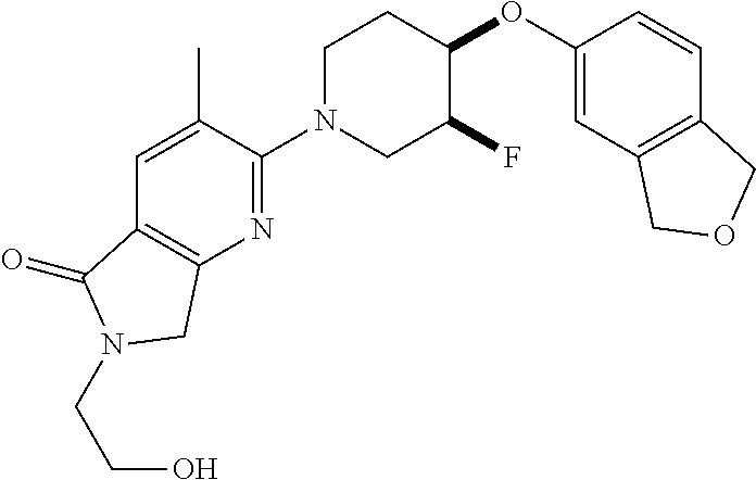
C1(OC2CCN(C3=NC4=C(C=C3C)C(=O)N(CCO)C4)CC2F)=CC2=C(C=C1)COC2
